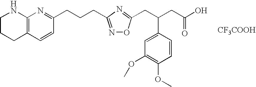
C1CCC2=C(N1)N=C(CCCC1=NOC(CC(CC(=O)O)C3=CC(OC)=C(OC)C=C3)=N1)C=C2.[CF3COOH]
